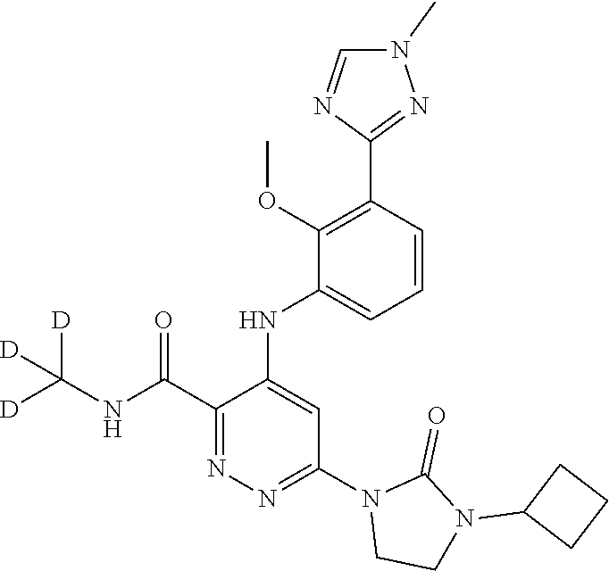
C1(C(NC([D])([D])[D])=O)=NN=C(N2CCN(C3CCC3)C2=O)C=C1NC1=CC=CC(C2=NN(C)C=N2)=C1OC
